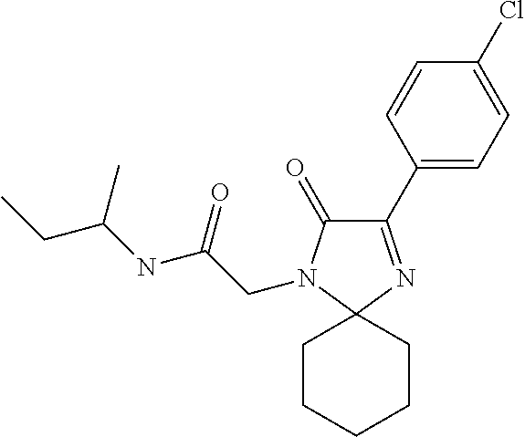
C1(C2=CC=C(Cl)C=C2)=NC2(N(CC(NC(CC)C)=O)C1=O)CCCCC2
